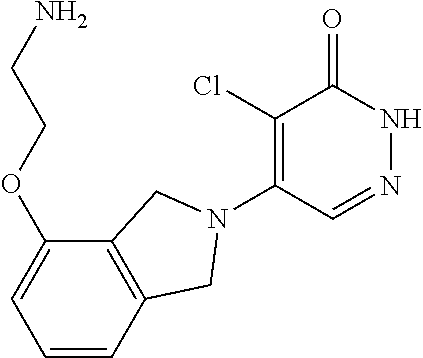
C1(Cl)=C(N2CC3=C(C(OCCN)=CC=C3)C2)C=NNC1=O
